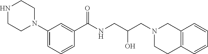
C1(N2CCNCC2)=CC=CC(C(NCC(CN2CCC3=C(C2)C=CC=C3)O)=O)=C1
